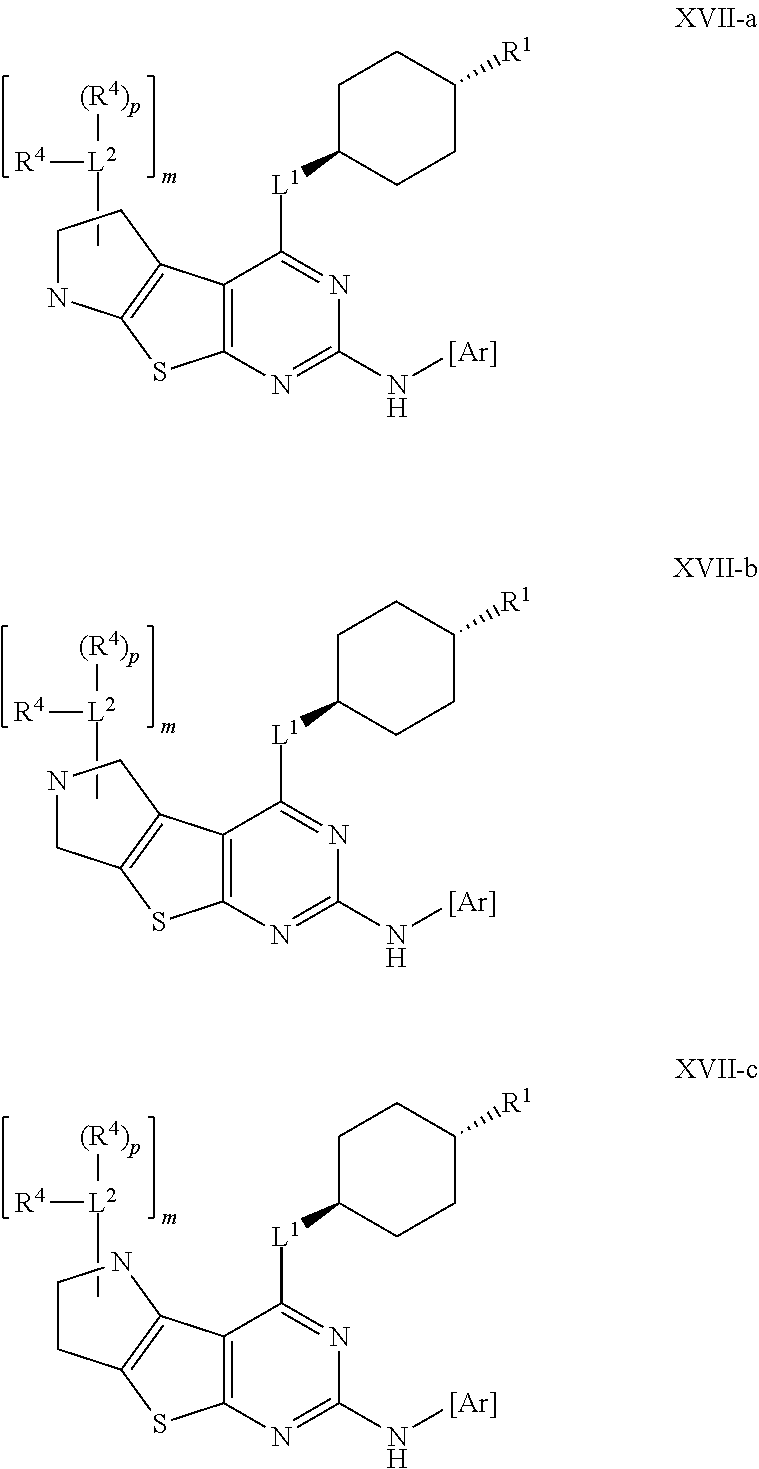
C[L2]([R4])[(R4)p].C12=C(N=C(N[Ar])N=C1[L1]C1CCC([R1])CC1)SC1=C2CCN1.C[L2]([R4])[(R4)p].C12=C(N=C(N[Ar])N=C1[L1]C1CCC([R1])CC1)SC1=C2CNC1.C[L2]([R4])[(R4)p].C12=C(N=C(N[Ar])N=C1[L1]C1CCC([R1])CC1)SC1=C2NCC1
